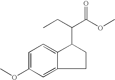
C1=C(OC)C=C2C(=C1)C(C(CC)C(OC)=O)CC2
